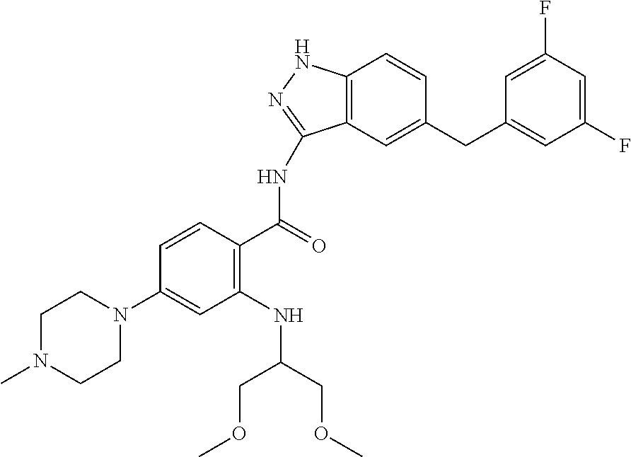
C1=CC(C(=O)NC2=NNC3=C2C=C(CC2=CC(F)=CC(F)=C2)C=C3)=C(NC(COC)COC)C=C1N1CCN(C)CC1
